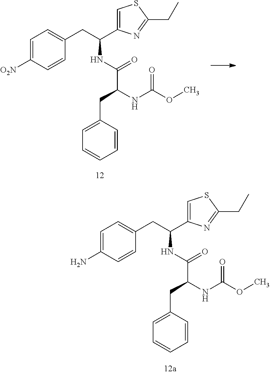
C1=C([O2N])C=CC(CC(NC(=O)C(NC(OC)=O)CC2=CC=CC=C2)C2=CSC(CC)=N2)=C1.C1=C(N)C=CC(CC(NC(=O)C(NC(OC)=O)CC2=CC=CC=C2)C2=CSC(CC)=N2)=C1
